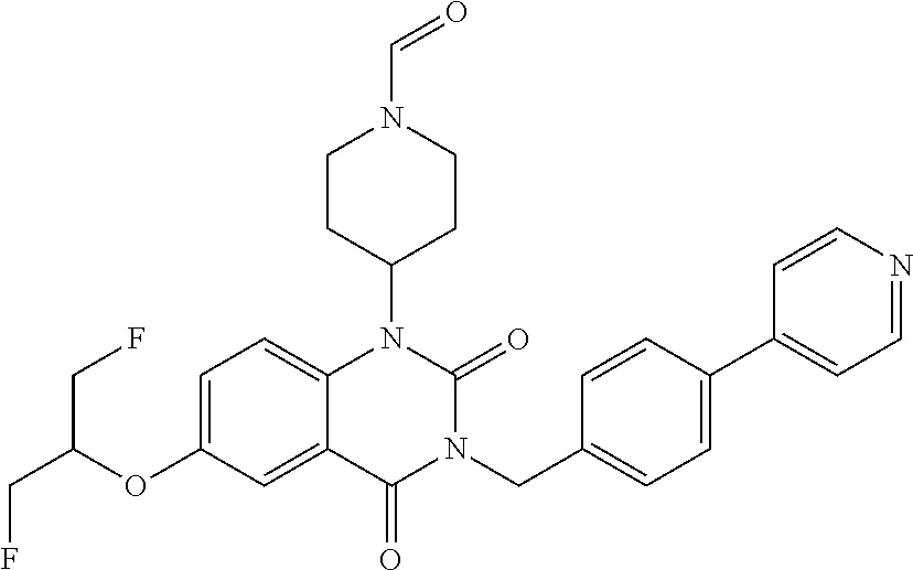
C1=C(OC(CF)CF)C=C2C(=C1)N(C1CCN(C=O)CC1)C(=O)N(CC1=CC=C(C3=CC=NC=C3)C=C1)C2=O
